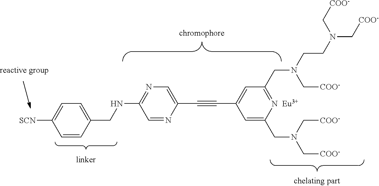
C1=CC(CNC2=NC=C(C#CC3=CC(CN(CCN(C[COO-])C[COO-])C[COO-])=NC(CN(C[COO-])C[COO-])=C3)N=C2)=CC=C1[SCN].[Eu]
